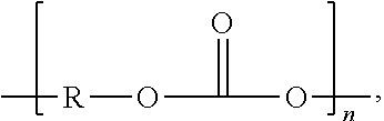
C[R]OC(=O)OC
